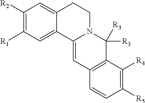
C1([R2])=C([R1])C=C2C(=C1)CCN1C2=CC2=C(C1([R3])[R3])C([R4])=C([R5])C=C2
